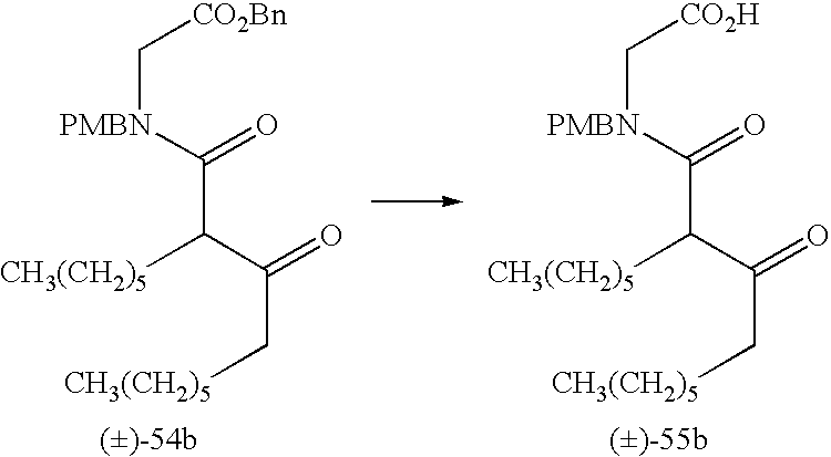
C([PMBN]C(C(C(=O)C[CH3(CH2)5])[CH3(CH2)5])=O)[CO2Bn].C([PMBN]C(C(C(=O)C[CH3(CH2)5])[CH3(CH2)5])=O)[CO2H]
